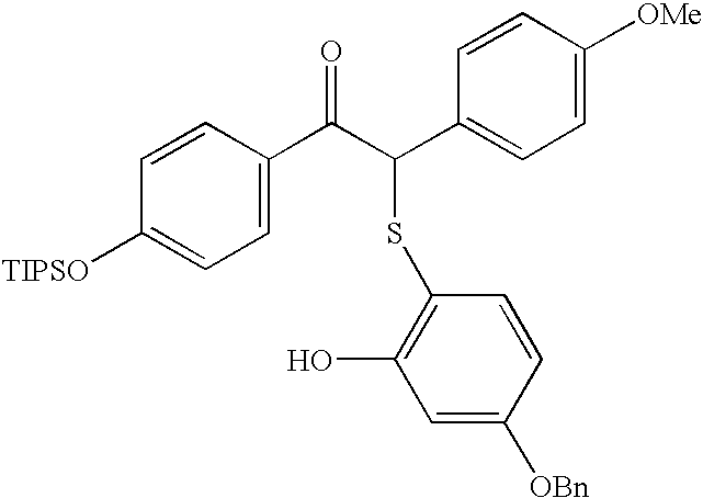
C1=CC([TIPSO])=CC=C1C(C(C1=CC=C([OMe])C=C1)SC1=C(O)C=C([OBn])C=C1)=O
